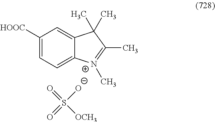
C1([HOOC])=CC=C2C(=C1)C(C)(C)C(C)=[N+]2C.O=S([OCH3])([O-])=O
